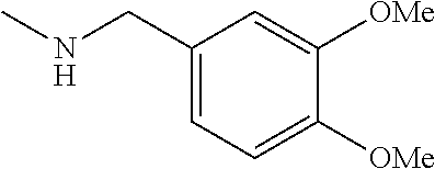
CNCC1=CC=C([OMe])C([OMe])=C1
